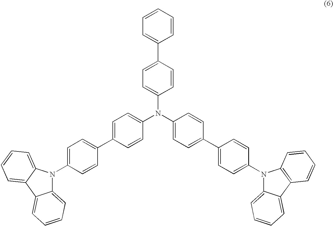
C1(N2C3=CC=CC=C3C3=CC=CC=C23)=CC=C(C2=CC=C(N(C3=CC=C(C4=CC=C(N5C6=CC=CC=C6C6=C5C=CC=C6)C=C4)C=C3)C3=CC=C(C4=CC=CC=C4)C=C3)C=C2)C=C1
